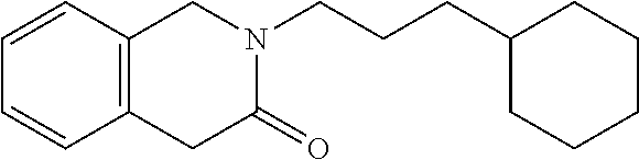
C(CCN1CC2=C(C=CC=C2)CC1=O)C1CCCCC1
